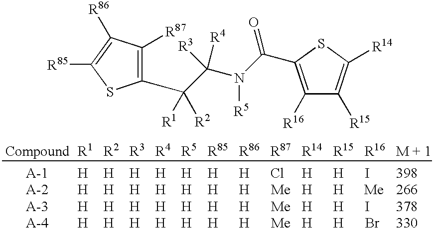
[H].[H].[H].[H].[H].[H].[H].[Me].[H].[H].Br.[H].[H].[H].[H].[H].[H].[H].[Me].[H].[H].I.[H].[H].[H].[H].[H].[H].[H].[Me].[H].[H].[Me].[H].[H].[H].[H].[H].[H].[H].Cl.[H].[H].I.C1([R87])=C(C(C(N(C(=O)C2=C([R16])C([R15])=C([R14])S2)[R5])([R3])[R4])([R1])[R2])SC([R85])=C1[R86]
